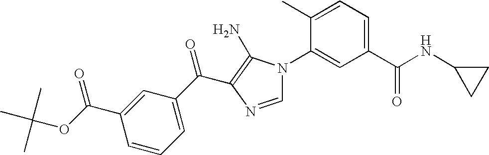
C1=C(C)C(N2C=NC(C(C3=CC=CC(C(OC(C)(C)C)=O)=C3)=O)=C2N)=CC(C(NC2CC2)=O)=C1
